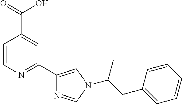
C1=CN=C(C2=CN(C(CC3=CC=CC=C3)C)C=N2)C=C1C(=O)O
